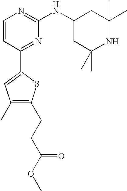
C1=CC(C2=CC(C)=C(CCC(OC)=O)S2)=NC(NC2CC(C)(C)NC(C)(C)C2)=N1
